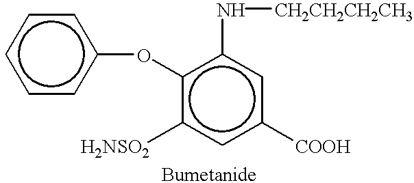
c1(Oc2ccccc2)c([H2NSO2])cc([COOH])cc1N[CH2CH2CH2CH3]
